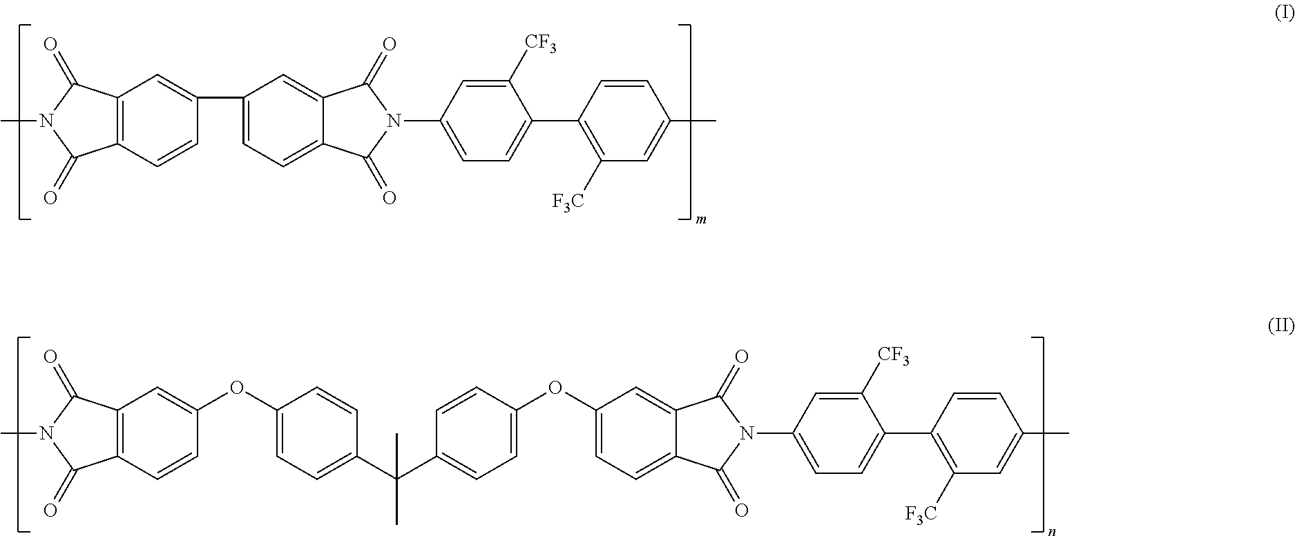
C12=C(C=CC(OC3=CC=C(C(C4=CC=C(OC5=CC=C6C(=C5)C(=O)N(C5=CC=C(C7=C([F3C])C=C(C)C=C7)C([CF3])=C5)C6=O)C=C4)(C)C)C=C3)=C1)C(=O)N(C)C2=O.C12=CC(C3=CC4=C(C=C3)C(=O)N(C)C4=O)=CC=C1C(=O)N(C1=CC=C(C3=C([F3C])C=C(C)C=C3)C([CF3])=C1)C2=O
